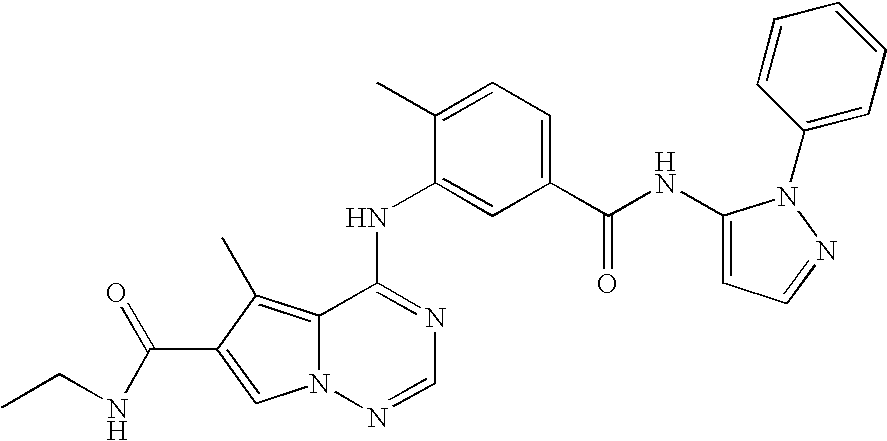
C1(C)=CC=C(C(NC2=CC=NN2C2=CC=CC=C2)=O)C=C1NC1=NC=NN2C1=C(C)C(C(NCC)=O)=C2
